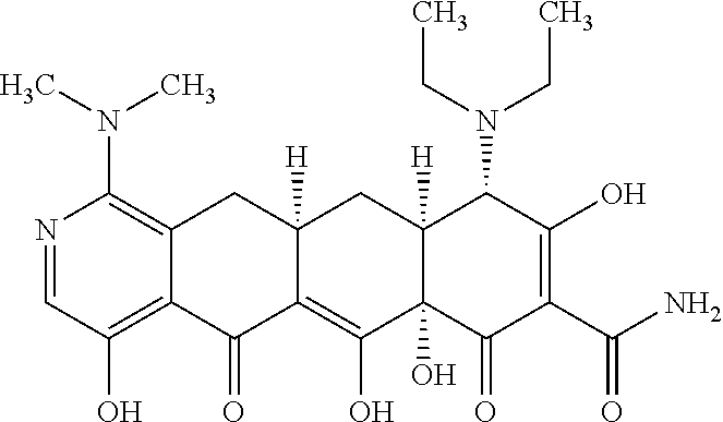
C12=C(O)C=NC(N(C)C)=C1CC1([H])C(=C(O)C3(O)C([H])(C1)C(N(CC)CC)C(O)=C(C(N)=O)C3=O)C2=O
